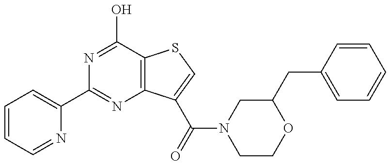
N1=C(O)C2=C(N=C1C1=CC=CC=N1)C(C(N1CCOC(CC3=CC=CC=C3)C1)=O)=CS2
